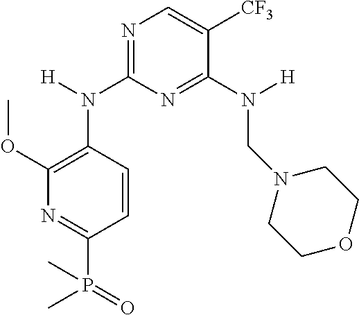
N1=C(N(C2=C(OC)N=C(P(=O)(C)C)C=C2)[H])N=C(N(CN2CCOCC2)[H])C([CF3])=C1
